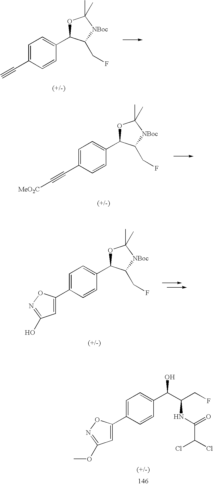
C1=C(C#C)C=CC(C2OC(C)(C)[NBoc]C2CF)=C1.C1=C(C#C[MeO2C])C=CC(C2OC(C)(C)[NBoc]C2CF)=C1.C1=C(C2=CC(O)=NO2)C=CC(C2OC(C)(C)[NBoc]C2CF)=C1.C1=C(C2=CC(OC)=NO2)C=CC(C(O)C(CF)NC(=O)C(Cl)Cl)=C1
